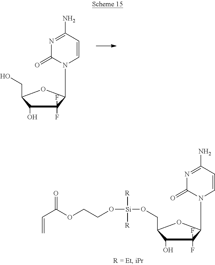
N1=C(N)C=CN(C2C(F)(F)C(O)C(CO)O2)C1=O.N1=C(N)C=CN(C2C(F)(F)C(O)C(CO[Si](OCCOC(=O)C=C)([R])[R])O2)C1=O
